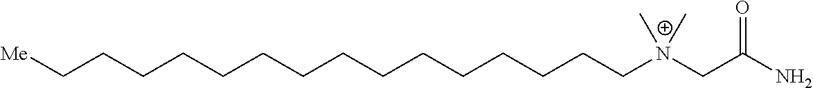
[Me]CCCCCCCCCCCCCCC[N+](CC(N)=O)(C)C
